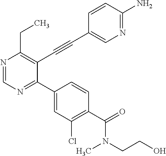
N1=CN=C(C2=CC(Cl)=C(C(=O)N(C)CCO)C=C2)C(C#CC2=CN=C(N)C=C2)=C1CC
